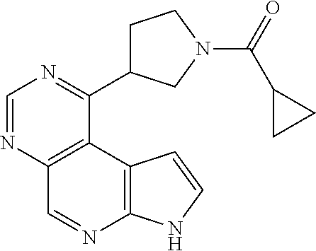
C1=NC2=C(C(C3CCN(C(=O)C4CC4)C3)=N1)C1=C(N=C2)NC=C1
